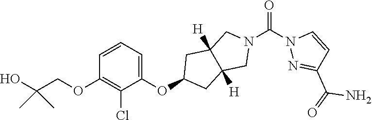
C1(OC2CC3([H])C([H])(C2)CN(C(N2N=C(C(=O)N)C=C2)=O)C3)=CC=CC(OCC(O)(C)C)=C1Cl
